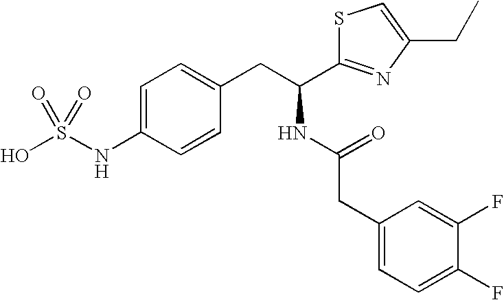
C1=C(NS(O)(=O)=O)C=CC(CC(C2=NC(CC)=CS2)NC(CC2=CC=C(F)C(F)=C2)=O)=C1
